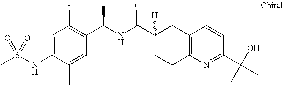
C1=C(NS(C)(=O)=O)C(C)=CC(C(NC(C2([H])CCC3=C(C2)C=CC(C(C)(O)C)=N3)=O)C)=C1F
